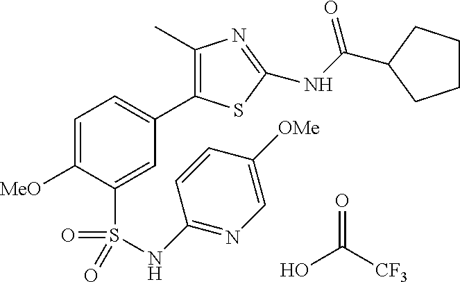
C1(C)=C(C2=CC=C([MeO])C(S(=O)(=O)NC3=NC=C([OMe])C=C3)=C2)SC(NC(=O)C2CCCC2)=N1.OC(=O)[CF3]
